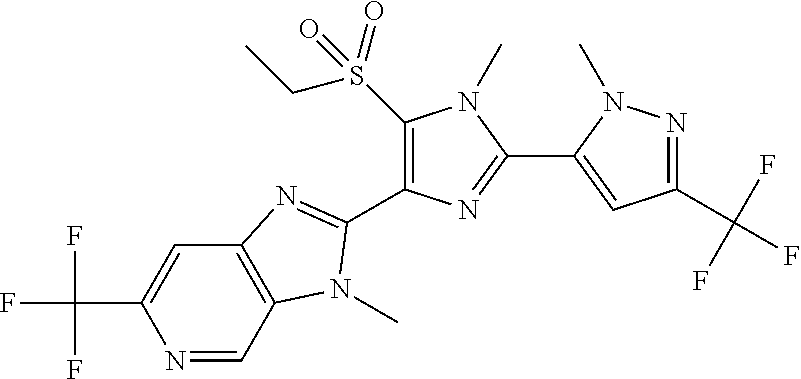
N1=CC2=C(C=C1C(F)(F)F)N=C(C1=C(S(CC)(=O)=O)N(C)C(C3=CC(C(F)(F)F)=NN3C)=N1)N2C
